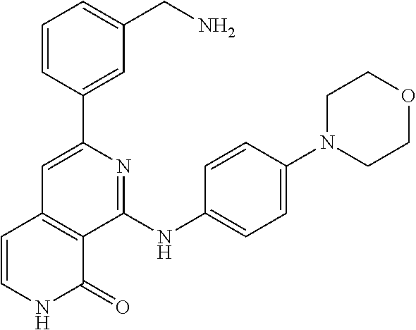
C1(C2=CC3=C(C(NC4=CC=C(N5CCOCC5)C=C4)=N2)C(=O)NC=C3)=CC(CN)=CC=C1
